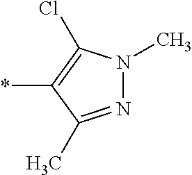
*C1=C(Cl)N(C)N=C1C
